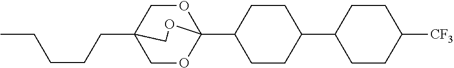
C(CCCC)C12COC(C3CCC(C4CCC([CF3])CC4)CC3)(OC1)OC2
